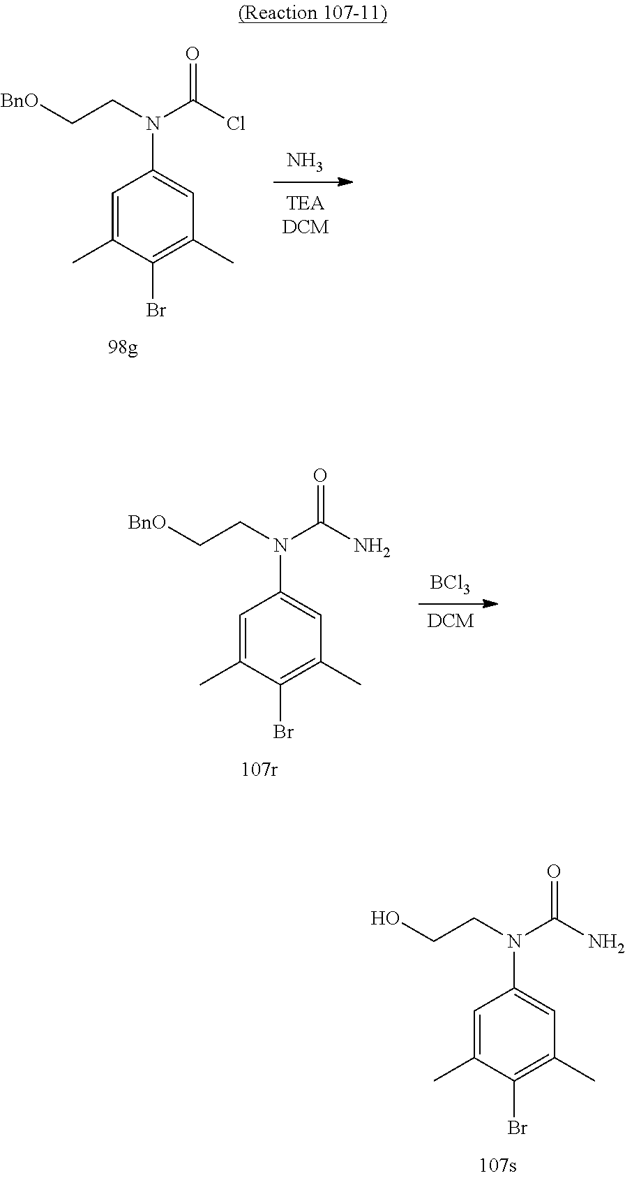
N.C1=C(C)C(Br)=C(C)C=C1N(CC[BnO])C(Cl)=O.[BCl3].C1=C(C)C(Br)=C(C)C=C1N(CC[BnO])C(N)=O.[DCM].C1=C(C)C(Br)=C(C)C=C1N(CCO)C(N)=O
